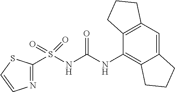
N(C(NS(=O)(=O)C1=NC=CS1)=O)C1=C2C(=CC3=C1CCC3)CCC2
